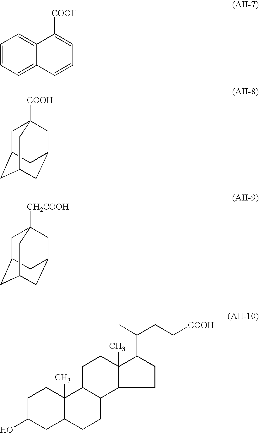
C1=CC=C2C(=C1)C([COOH])=CC=C2.C1C2CC3CC(CC1([COOH])C3)C2.C1C2CC3CC(CC1([CH2COOH])C3)C2.C1C(O)CC2CCC3C(CCC4(C)C3CCC4C(C)CC[COOH])C2(C)C1
